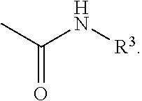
C(=O)(N[R3])C
